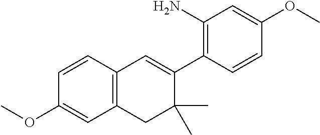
C1=CC2=C(C=C1OC)CC(C)(C)C(C1=C(N)C=C(OC)C=C1)=C2
